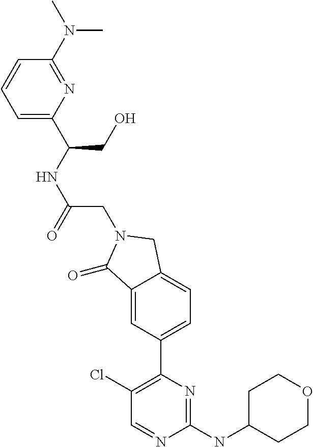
C1(Cl)=C(C2=CC=C3C(=C2)C(=O)N(CC(NC(CO)C2=CC=CC(N(C)C)=N2)=O)C3)N=C(NC2CCOCC2)N=C1
